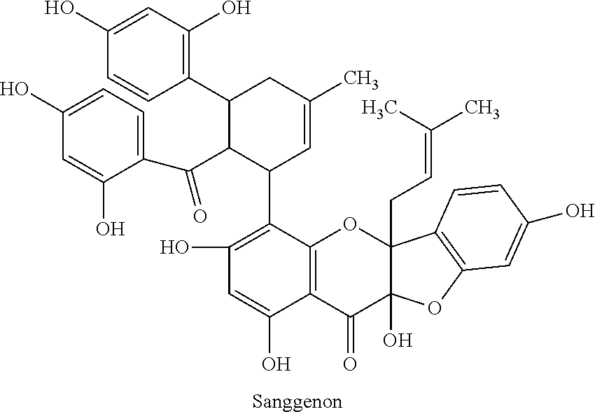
C1(C(=O)C2C(C3=C(O)C=C(O)C4=C3OC3(CC=C(C)C)C(O)(C4=O)OC4=C3C=CC(O)=C4)C=C(C)CC2C2=C(O)C=C(O)C=C2)=CC=C(O)C=C1O
